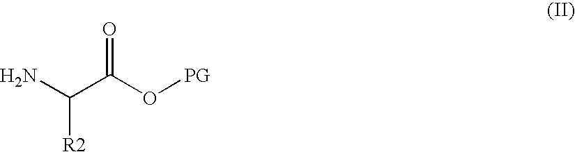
[R2]C(N)C(O[PG])=O
